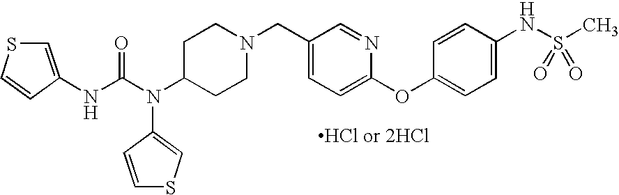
N(C(N(C1CCN(CC2=CC=C(OC3=CC=C(NS(C)(=O)=O)C=C3)N=C2)CC1)C1=CSC=C1)=O)C1=CSC=C1
